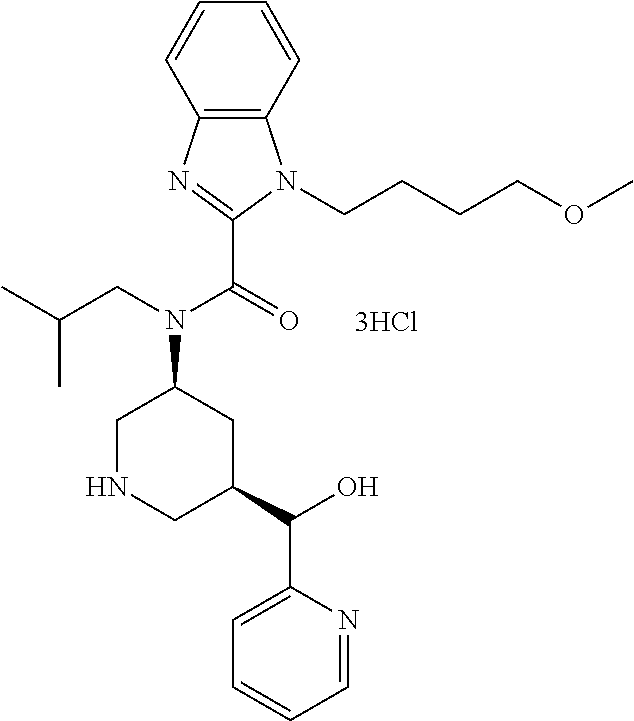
C12=C(N=C(C(=O)N(CC(C)C)C3CNCC(C(O)C4=CC=CC=N4)C3)N1CCCCOC)C=CC=C2
